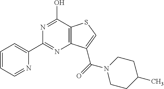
C12=C(C(O)=NC(C3=CC=CC=N3)=N1)SC=C2C(=O)N1CCC(C)CC1
